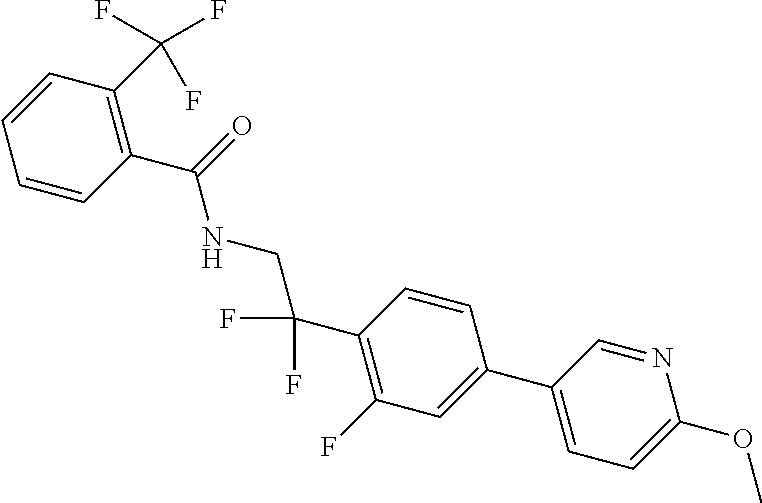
C1(C2=CC=C(OC)N=C2)=CC(F)=C(C(F)(F)CNC(C2=C(C(F)(F)F)C=CC=C2)=O)C=C1
